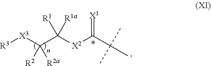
[R3][X3]C([R2])([R2a])C([R1a])([R1])[X2]C(C(C)(C)C)=[X1]
